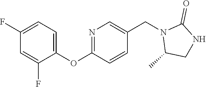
C1(F)=CC=C(OC2=NC=C(CN3C(C)CNC3=O)C=C2)C(F)=C1
